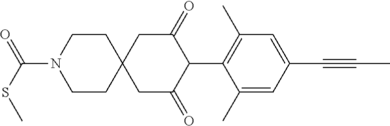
C1CN(C(=O)SC)CCC12CC(=O)C(C1=C(C)C=C(C#CC)C=C1C)C(=O)C2
